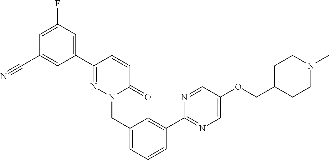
C1(C2=NN(CC3=CC=CC(C4=NC=C(OCC5CCN(C)CC5)C=N4)=C3)C(=O)C=C2)=CC(F)=CC(C#N)=C1
